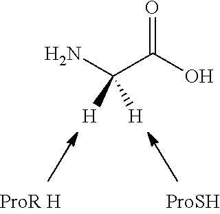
C(C(O)=O)(N)([H])[H].[ProR H]
